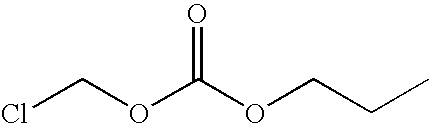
ClCOC(OCCC)=O
